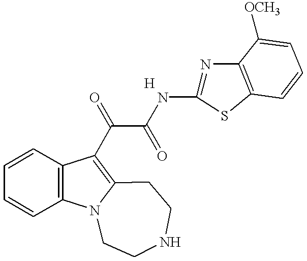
C1=CC2=C(C=C1)C(C(C(NC1=NC3=C(S1)C=CC=C3[OCH3])=O)=O)=C1N2CCNCC1
